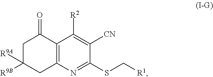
C1C([R9A])([R9B])CC2=C(C1=O)C([R2])=C([CN])C(SC[R1])=N2
